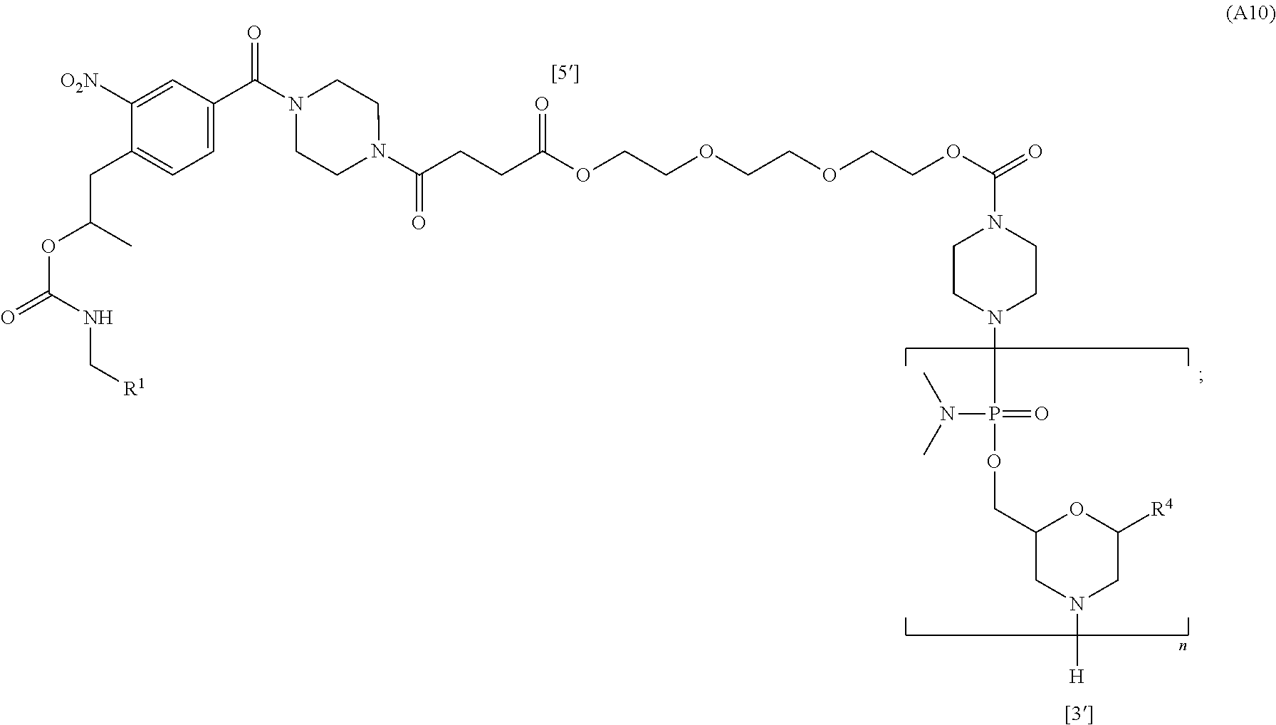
C1N(C(CCC(OCCOCCOCCOC(=O)N2CCN(P(=O)(N(C)C)OCC3CN([H])CC([R4])O3)CC2)=O)=O)CCN(C(C2=CC=C(CC(OC(=O)NC[R1])C)C([O2N])=C2)=O)C1
